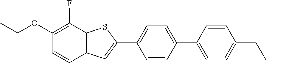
CCOC1=C(F)C2=C(C=C1)C=C(C1=CC=C(C3=CC=C(CCC)C=C3)C=C1)S2
